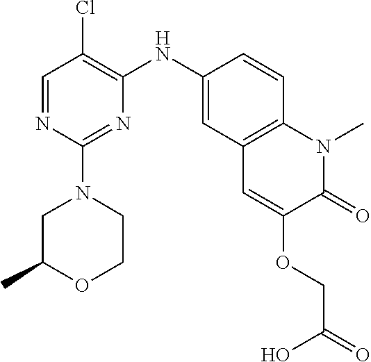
C1=NC(N2CC(C)OCC2)=NC(NC2=CC3=C(C=C2)N(C)C(=O)C(OCC(=O)O)=C3)=C1Cl
